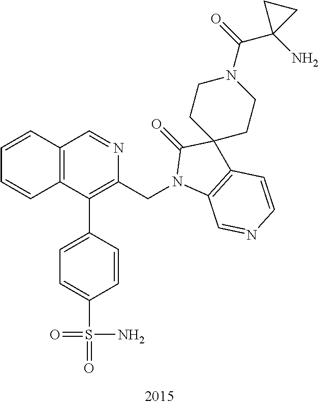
C1=CC2=C(C=C1)C(C1=CC=C(S(=O)(N)=O)C=C1)=C(CN1C3=C(C=CN=C3)C3(C1=O)CCN(C(=O)C1(N)CC1)CC3)N=C2
